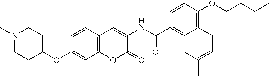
N1(C)CCC(OC2=C(C)C3=C(C=C2)C=C(NC(=O)C2=CC(CC=C(C)C)=C(OCCCC)C=C2)C(=O)O3)CC1
